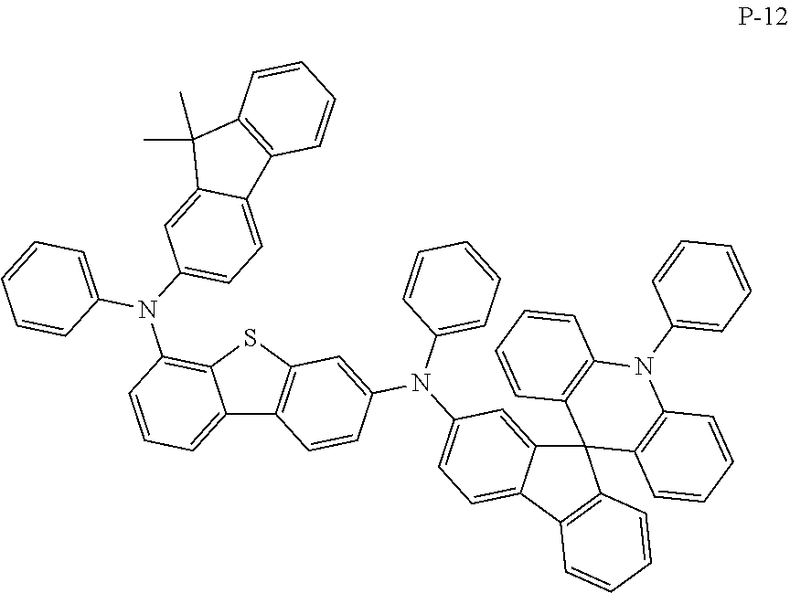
C12=CC=CC(N(C3=CC=C4C(=C3)C(C)(C)C3=C4C=CC=C3)C3=CC=CC=C3)=C1SC1=C2C=CC(N(C2=CC=C3C(=C2)C2(C4=C3C=CC=C4)C3=C(N(C4=CC=CC=C4)C4=C2C=CC=C4)C=CC=C3)C2=CC=CC=C2)=C1
